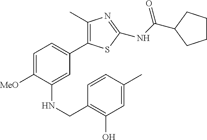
C1=C([MeO])C(NCC2=C(O)C=C(C)C=C2)=CC(C2=C(C)N=C(NC(=O)C3CCCC3)S2)=C1
